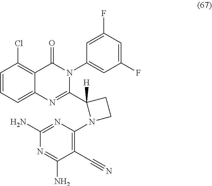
ClC1=C2C(=CC=C1)N=C(C1([H])N(C3=C(C#N)C(N)=NC(N)=N3)CC1)N(C1=CC(F)=CC(F)=C1)C2=O
